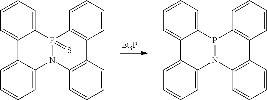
[Et3P].C1=C2C(=CC=C1)N1C3=C(C=CC=C3)C3=C(P1(=S)C1=CC=CC=C21)C=CC=C3.C1=C2C(=CC=C1)N1C3=C(C=CC=C3)C3=C(P1C1=CC=CC=C21)C=CC=C3
